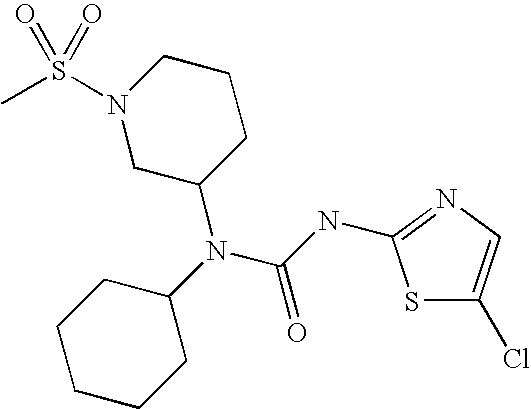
N1(S(=O)(=O)C)CC(N(C2CCCCC2)C(NC2=NC=C(Cl)S2)=O)CCC1
